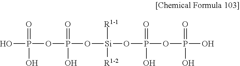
OP(OP(O[Si](OP(OP(O)(=O)O)(=O)O)([R1-1])[R1-2])(=O)O)(=O)O
